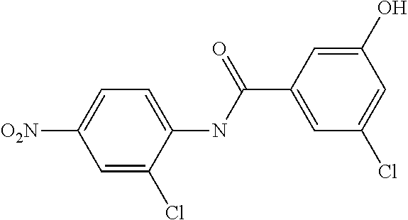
C1=C(Cl)C(NC(C2=CC(Cl)=CC(O)=C2)=O)=CC=C1[O2N]
